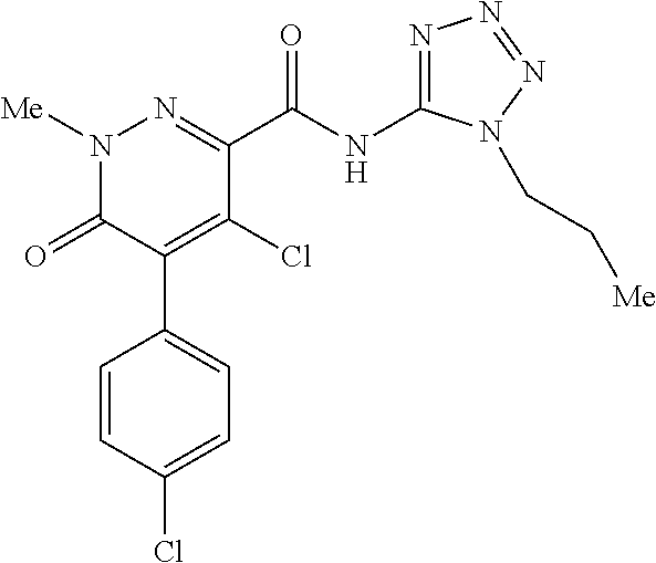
C1(C(NC2=NN=NN2CC[Me])=O)=NN([Me])C(=O)C(C2=CC=C(Cl)C=C2)=C1Cl
